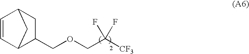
C1=CC2C(COCC([CF3])(F)F)CC1C2
